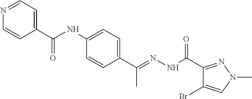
N1=CC=C(C(NC2=CC=C(C(=NNC(C3=NN(C)C=C3Br)=O)C)C=C2)=O)C=C1
